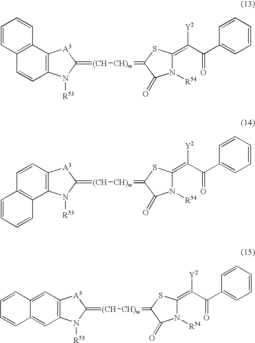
C1=CC2=C(C=C1)C1=C(C=C2)N([R53])C(=[(CH][CH)w]=C2C(=O)N([R54])C(=C([Y2])C(=O)C3=CC=CC=C3)S2)[A3]1.N1([R53])C(=[(CH][CH)w]=C2C(=O)N([R54])C(=C([Y2])C(=O)C3=CC=CC=C3)S2)[A3]C2=C1C1=C(C=CC=C1)C=C2.N1([R53])C(=[(CH][CH)w]=C2C(=O)N([R54])C(=C([Y2])C(=O)C3=CC=CC=C3)S2)[A3]C2=C1C=C1C(=C2)C=CC=C1
